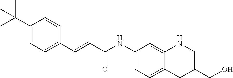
C(=CC(=O)NC1=CC=C2C(=C1)NCC(CO)C2)C1=CC=C(C(C)(C)C)C=C1
